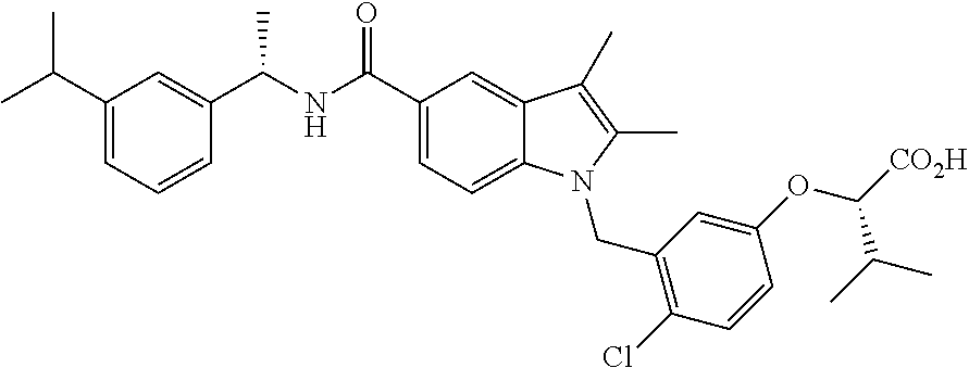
C1(C(C)C)=CC=CC(C(NC(C2=CC=C3C(=C2)C(C)=C(C)N3CC2=C(Cl)C=CC(OC([CO2H])C(C)C)=C2)=O)C)=C1
